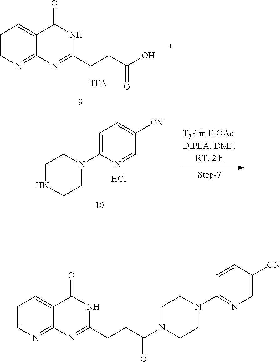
C12=NC=CC=C1C(=O)NC(CCC(=O)O)=N2.C1NCCN(C2=CC=C([CN])C=N2)C1.Cl.C12=NC=CC=C1C(=O)NC(CCC(=O)N1CCN(C3=NC=C([CN])C=C3)CC1)=N2
